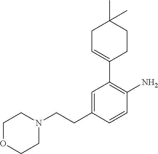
C1=C(CCN2CCOCC2)C=CC(N)=C1C1=CCC(C)(C)CC1
